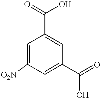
C1=C([O2N])C=C(C(=O)O)C=C1C(=O)O
